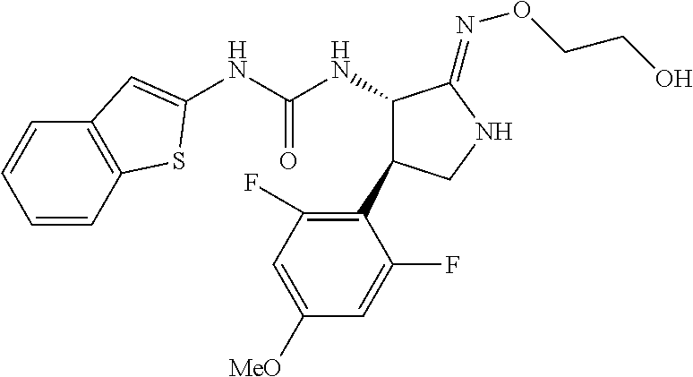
N(C(NC1C(C2=C(F)C=C([MeO])C=C2F)CNC1=NOCCO)=O)C1=CC2=C(C=CC=C2)S1
